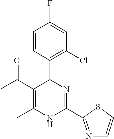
C1(C2C(C(C)=O)=C(C)NC(C3=NC=CS3)=N2)=C(Cl)C=C(F)C=C1
